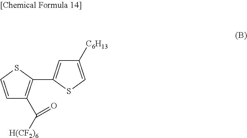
C1=CSC(C2=CC([C6H13])=CS2)=C1C([H(CF2)6])=O
